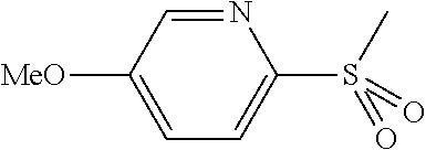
N1=CC([MeO])=CC=C1S(C)(=O)=O
